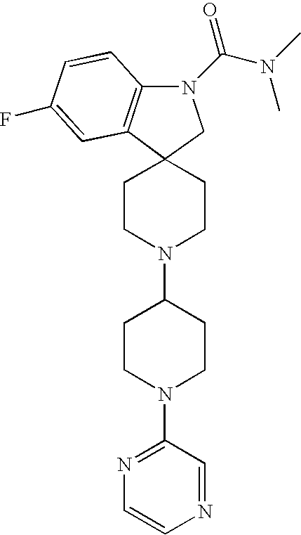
C12(CCN(C3CCN(C4=NC=CN=C4)CC3)CC1)C1=C(N(C(N(C)C)=O)C2)C=CC(F)=C1
